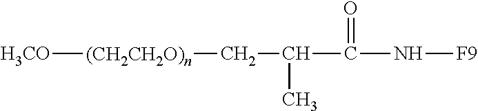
N(C(=O)C(C[(CH2CH2O)n][H3CO])C)[F9]
